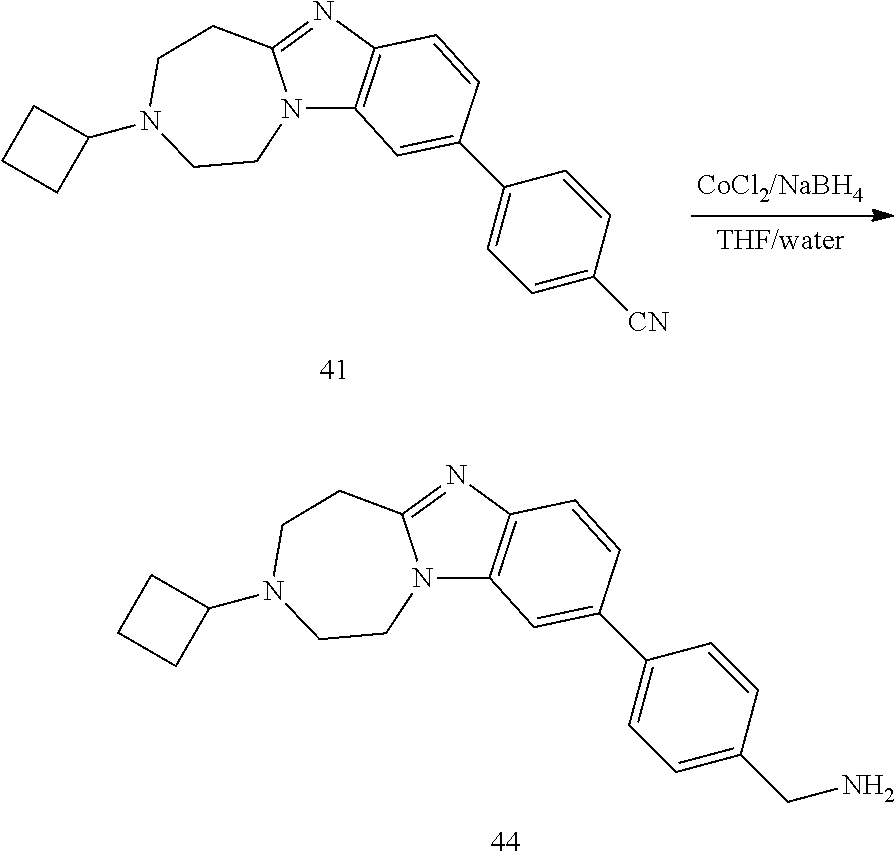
N12C3=C(N=C1CCN(C1CCC1)CC2)C=CC(C1=CC=C([CN])C=C1)=C3.N12C3=C(N=C1CCN(C1CCC1)CC2)C=CC(C1=CC=C(CN)C=C1)=C3
